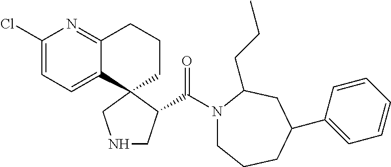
C1(Cl)=CC=C2C(=N1)CCCC21CNCC1C(N1CCCC(C2=CC=CC=C2)CC1CCC)=O
